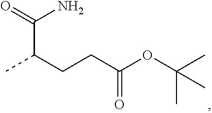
C(CCC(OC(C)(C)C)=O)(C)C(=O)N
